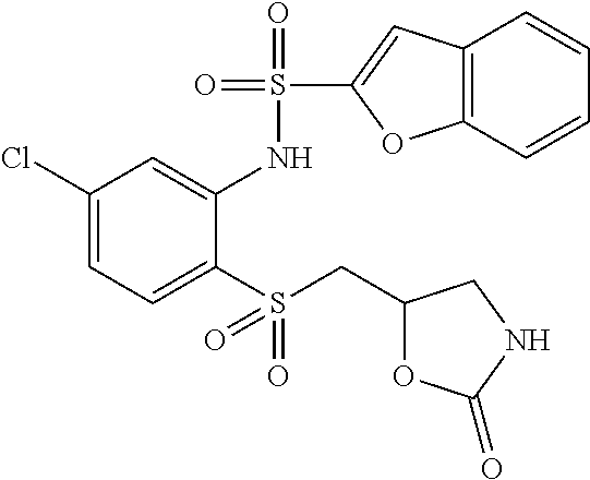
C1(Cl)=CC=C(S(CC2OC(=O)NC2)(=O)=O)C(NS(=O)(=O)C2=CC3=C(O2)C=CC=C3)=C1
